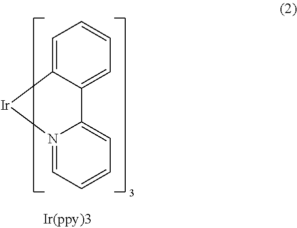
C1=C2C(=CC=C1)C1=CC=CC=N1[Ir]2
